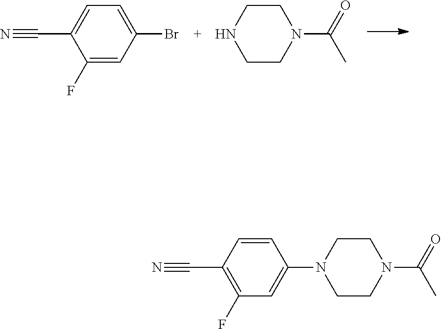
C1(C#N)=CC=C(Br)C=C1F.N1CCN(C(=O)C)CC1.C1(C#N)=C(F)C=C(N2CCN(C(=O)C)CC2)C=C1
